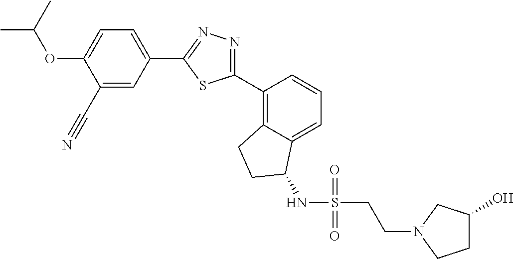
C1(C#N)=CC(C2=NN=C(C3=C4C(=CC=C3)C(NS(=O)(=O)CCN3CCC(O)C3)CC4)S2)=CC=C1OC(C)C
